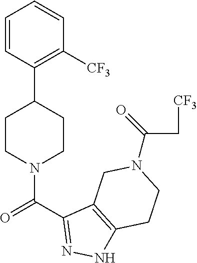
C1=CC(C2CCN(C(C3=NNC4=C3CN(C(=O)C[CF3])CC4)=O)CC2)=C([CF3])C=C1
